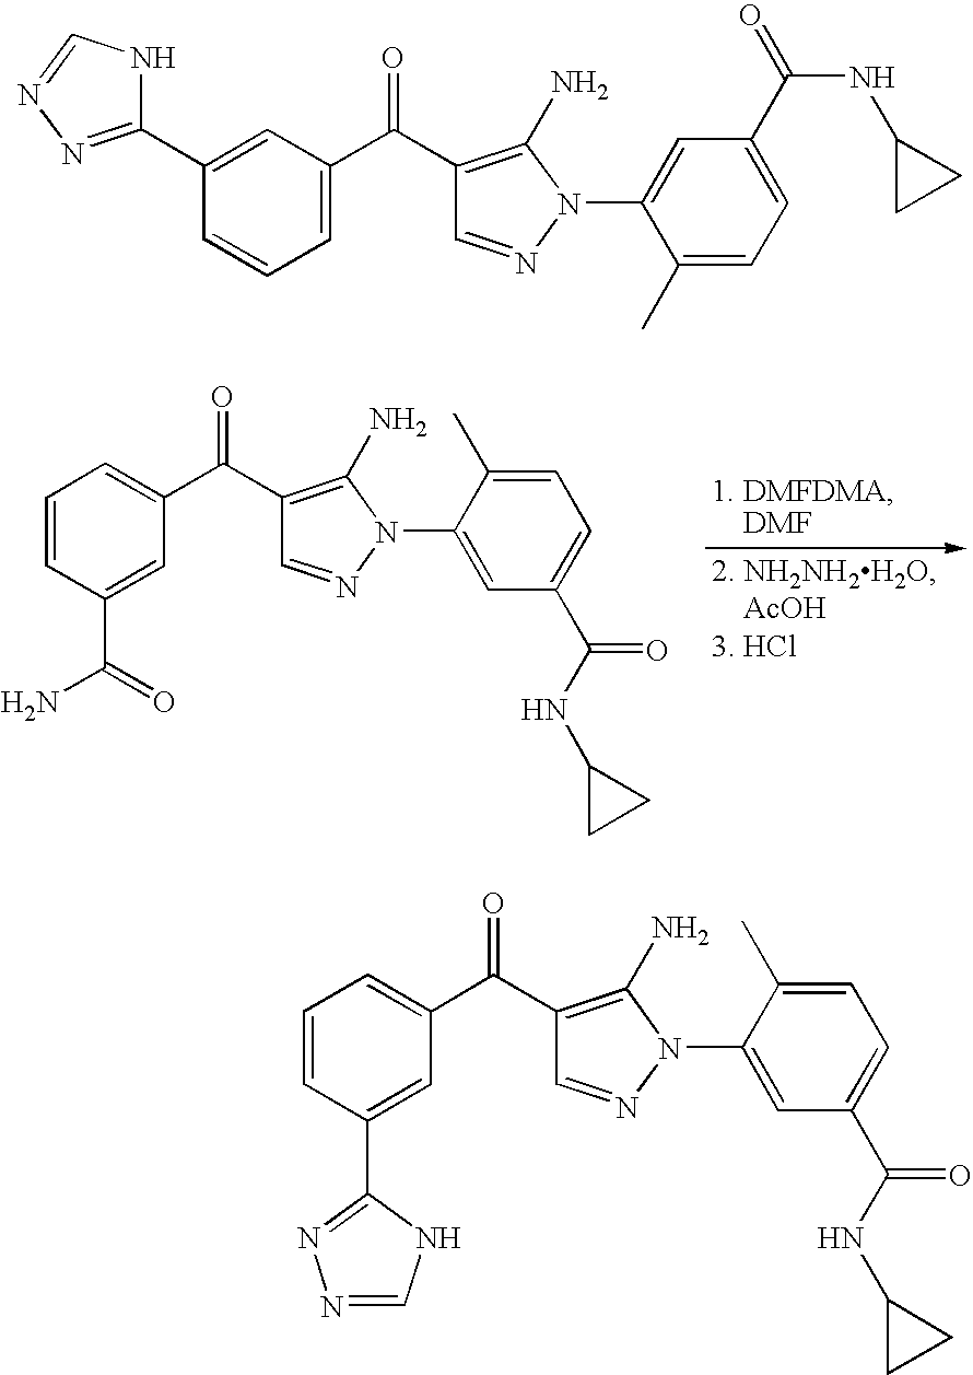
C1=CC(C(=O)N)=CC(C(C2=C(N)N(C3=CC(C(=O)NC4CC4)=CC=C3C)N=C2)=O)=C1.C1(C2=CC(C(C3=C(N)N(C4=CC(C(NC5CC5)=O)=CC=C4C)N=C3)=O)=CC=C2)=NN=CN1.C1=CC(C2=NN=CN2)=CC(C(C2=C(N)N(C3=CC(C(=O)NC4CC4)=CC=C3C)N=C2)=O)=C1
